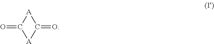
O=C1[A]C(=O)[A]1
